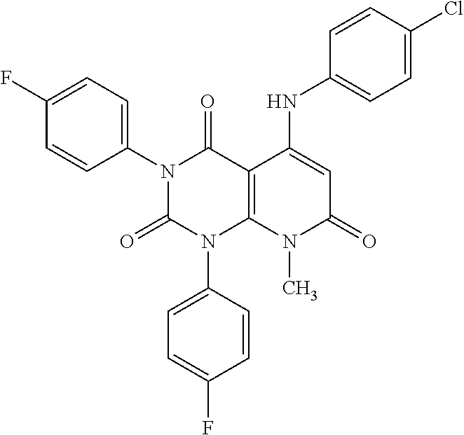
C1(N2C(=O)N(C3=CC=C(F)C=C3)C3=C(C2=O)C(NC2=CC=C(Cl)C=C2)=CC(=O)N3C)=CC=C(F)C=C1
